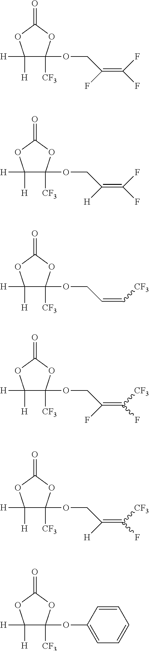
C1([H])([H])C(OCC(=C(F)F)F)([CF3])OC(=O)O1.C1([H])([H])C(OCC(=C(F)F)[H])([CF3])OC(=O)O1.C1([H])([H])C(OCC=C[CF3])([CF3])OC(=O)O1.C1([H])([H])C(OCC(=C([CF3])F)F)([CF3])OC(=O)O1.C1([H])([H])C(OCC(=C([CF3])F)[H])([CF3])OC(=O)O1.C1([H])([H])C(OC2=CC=CC=C2)([CF3])OC(=O)O1
